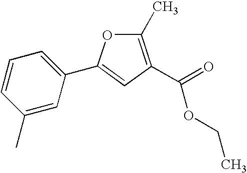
C1=C(C2=CC(C(=O)OCC)=C(C)O2)C=C(C)C=C1
